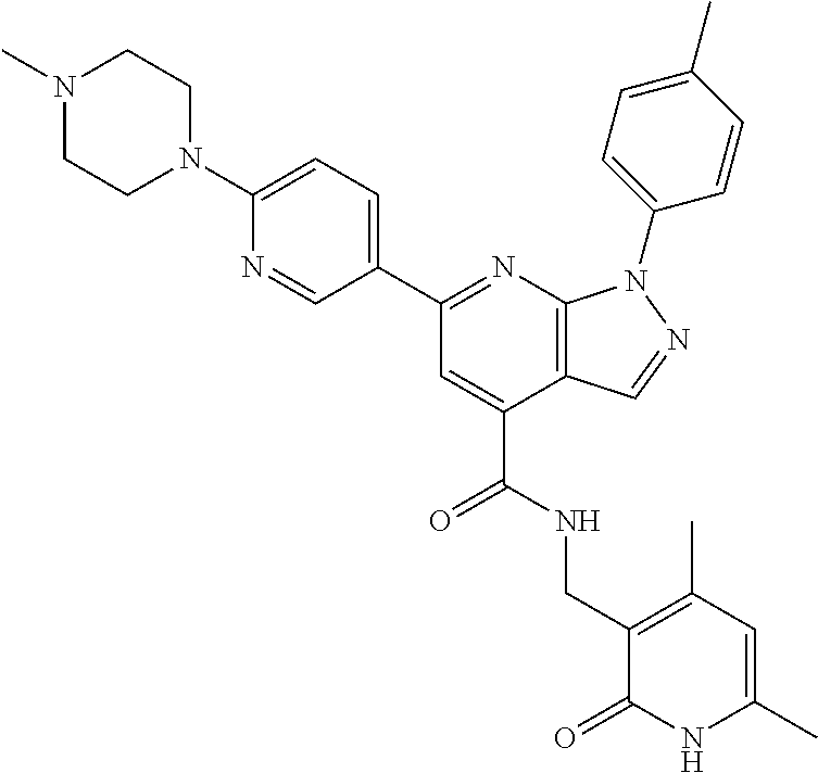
C12=C(N=C(C3=CC=C(N4CCN(C)CC4)N=C3)C=C1C(=O)NCC1=C(C)C=C(C)NC1=O)N(C1=CC=C(C)C=C1)N=C2
